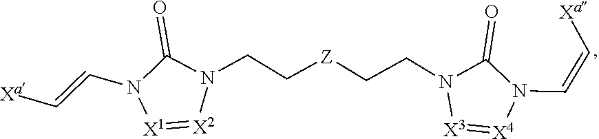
[Xa]C=CN1C(=O)N(CC[Z]CCN2C(=O)N(C=C[Xa])[X4]=[X3]2)[X2]=[X1]1
